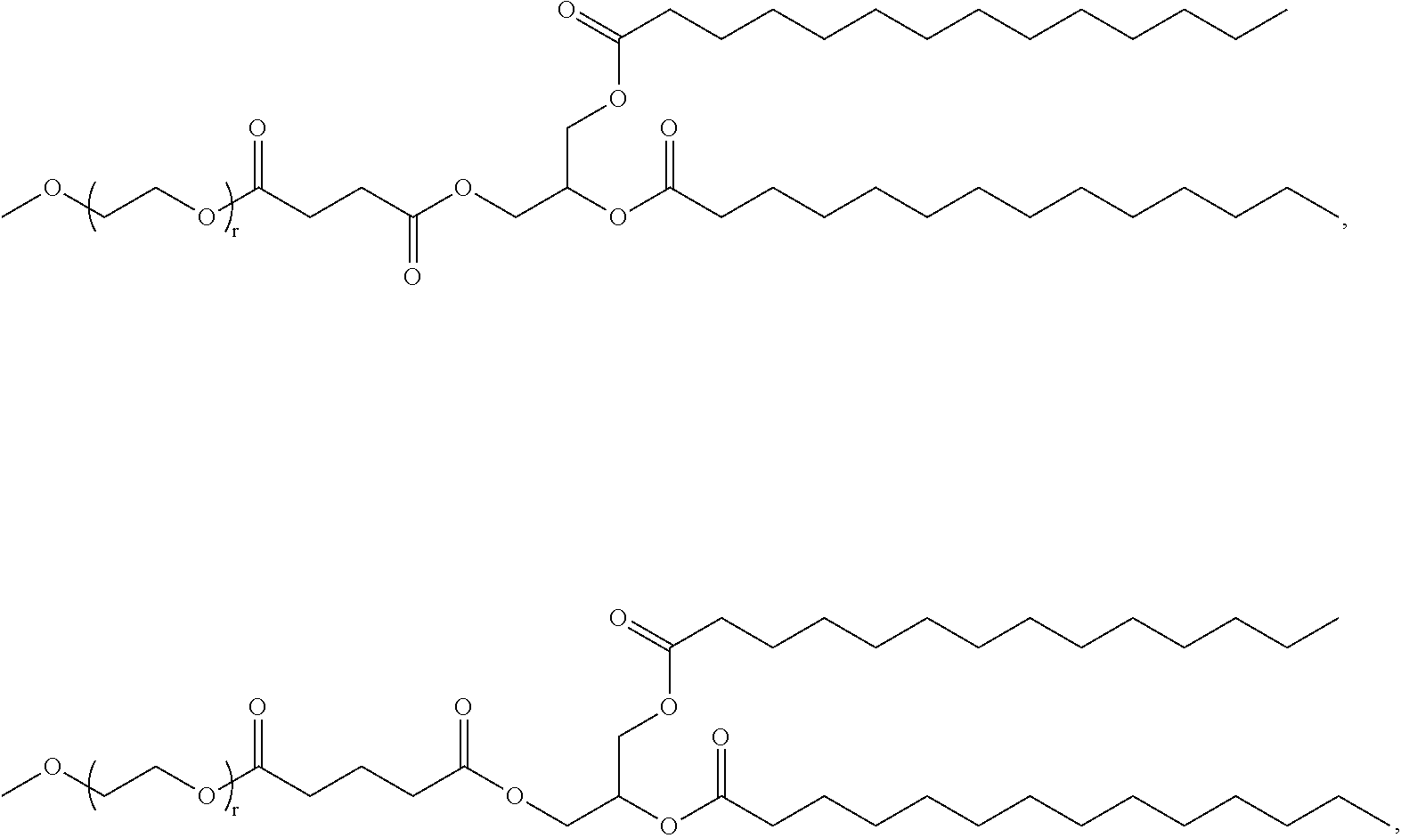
COCCOC(CCC(OCC(OC(CCCCCCCCCCCCC)=O)COC(CCCCCCCCCCCCC)=O)=O)=O.COCCOC(CCCC(OCC(OC(CCCCCCCCCCCCC)=O)COC(CCCCCCCCCCCCC)=O)=O)=O
